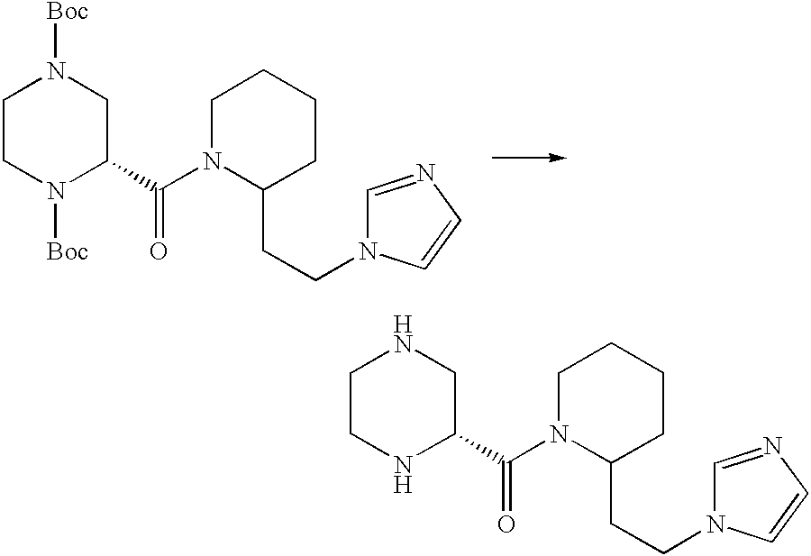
C1CNC(C(N2C(CCN3C=NC=C3)CCCC2)=O)CN1.C1CN([Boc])C(C(N2C(CCN3C=NC=C3)CCCC2)=O)CN1[Boc]
